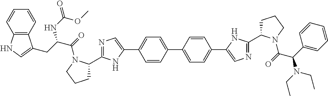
C1=CC(C2=CC=C(C3=CN=C(C4CCCN4C(C(C4=CC=CC=C4)N(CC)CC)=O)N3)C=C2)=CC=C1C1=CN=C(C2CCCN2C(C(CC2=CNC3=C2C=CC=C3)NC(=O)OC)=O)N1
